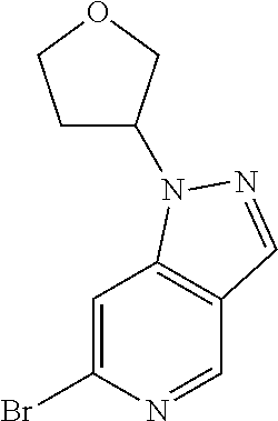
C1=C(Br)N=CC2=C1N(C1CCOC1)N=C2
